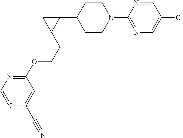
C1CN(C2=NC=C(Cl)C=N2)CCC1C1CC1CCOC1=NC=NC(C#N)=C1
